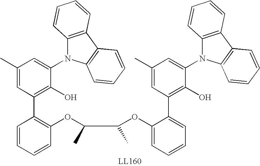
C1(OC(C(OC2=C(C3=C(O)C(N4C5=C(C6=C4C=CC=C6)C=CC=C5)=CC(C)=C3)C=CC=C2)C)C)=CC=CC=C1C1=C(O)C(N2C3=C(C4=C2C=CC=C4)C=CC=C3)=CC(C)=C1
